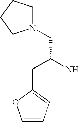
N1(CC(N)CC2=CC=CO2)CCCC1
